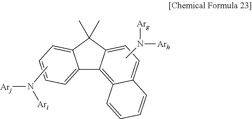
C12=CC=CC=C1C(C)(C)C1=CC=C3C(=C21)C=CC=C3.CN([Arj])[Ari].CN([Arh])[Arg]
